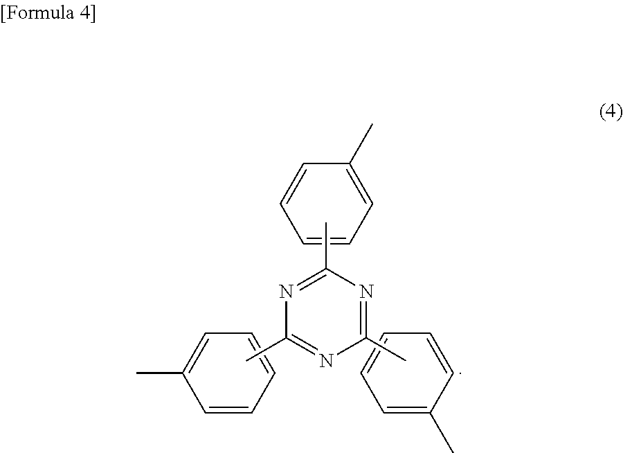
C1=CC=C(C)C=C1.N1=C(C)N=C(C)N=C1C.C1=CC=CC=C1C.C1=C(C)C=CC=C1
